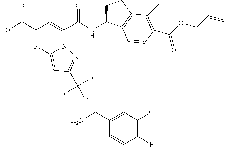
C1(C(O)=O)=NC2=CC(C(F)(F)F)=NN2C(C(NC2CCC3=C2C=CC(C(OCC=C)=O)=C3C)=O)=C1.C1(CN)=CC(Cl)=C(F)C=C1
